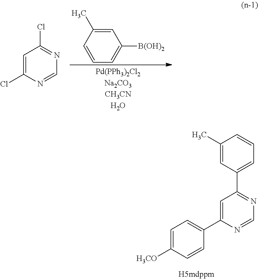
C1=C([H3CO])C=CC(C2=CC(C3=CC=CC(C)=C3)=NC=N2)=C1.C1=C(Cl)N=CN=C1Cl.C1=C(C)C=CC=C1[B(OH)2]
